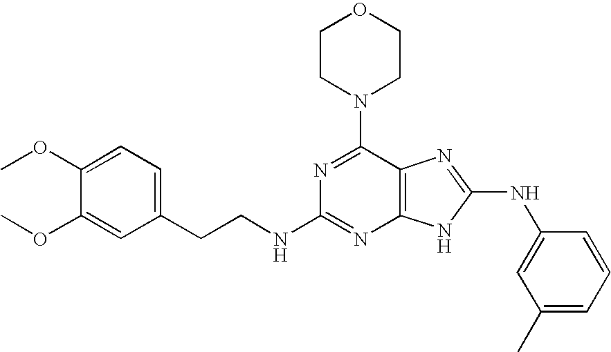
N1=C(N2CCOCC2)C2=C(N=C1NCCC1=CC=C(OC)C(OC)=C1)NC(NC1=CC(C)=CC=C1)=N2
